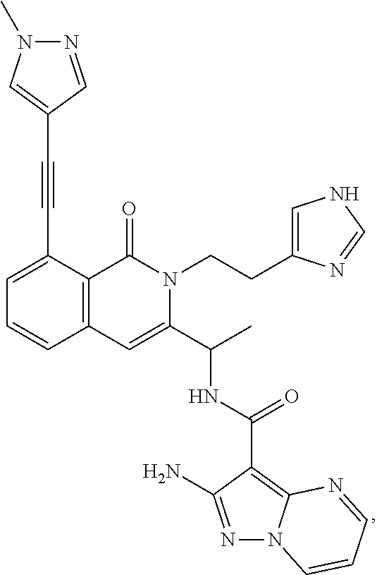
C1=C(C#CC2=CN(C)N=C2)C2=C(C=C1)C=C(C(C)NC(C1=C3N(N=C1N)C=CC=N3)=O)N(CCC1=CNC=N1)C2=O
